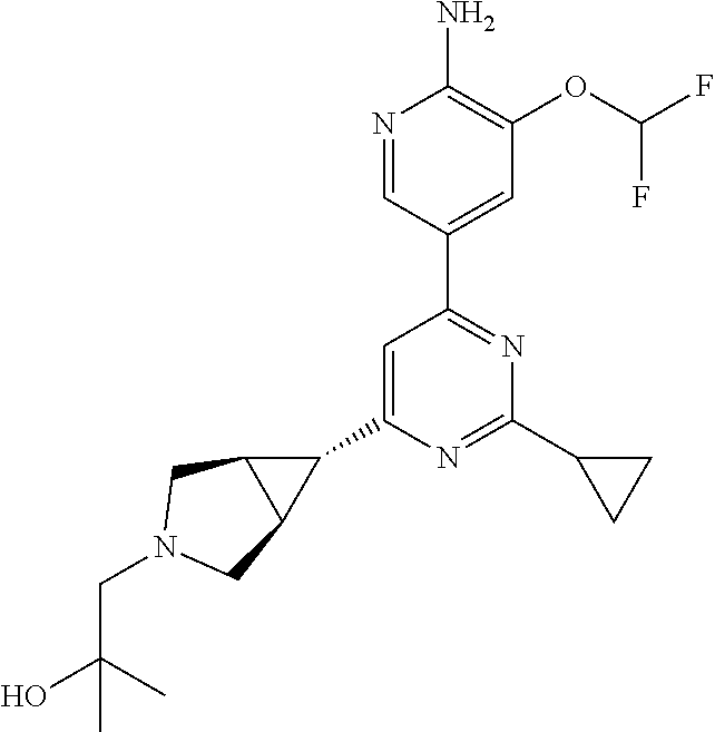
N1=CC(C2=NC(C3CC3)=NC(C3C4C3CN(CC(O)(C)C)C4)=C2)=CC(OC(F)F)=C1N
